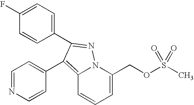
C1(F)=CC=C(C2=NN3C(=C2C2=CC=NC=C2)C=CC=C3COS(C)(=O)=O)C=C1
